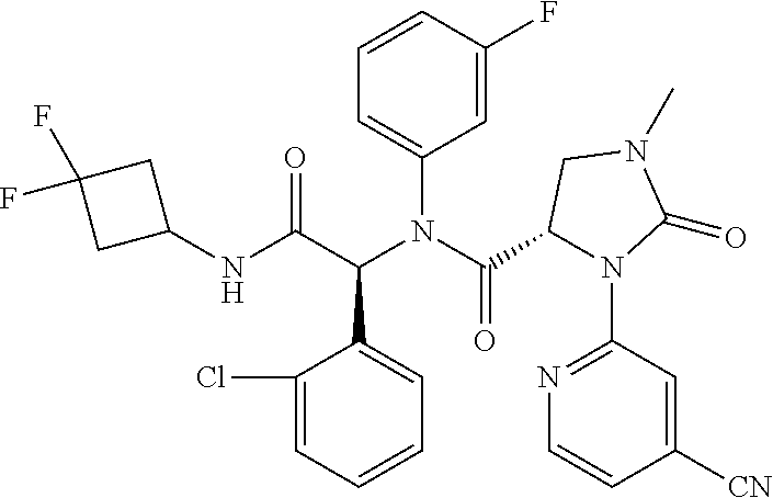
C1=CC(F)=CC(N(C(=O)C2N(C3=NC=CC([CN])=C3)C(=O)N(C)C2)C(C(NC2CC(F)(F)C2)=O)C2=CC=CC=C2Cl)=C1
